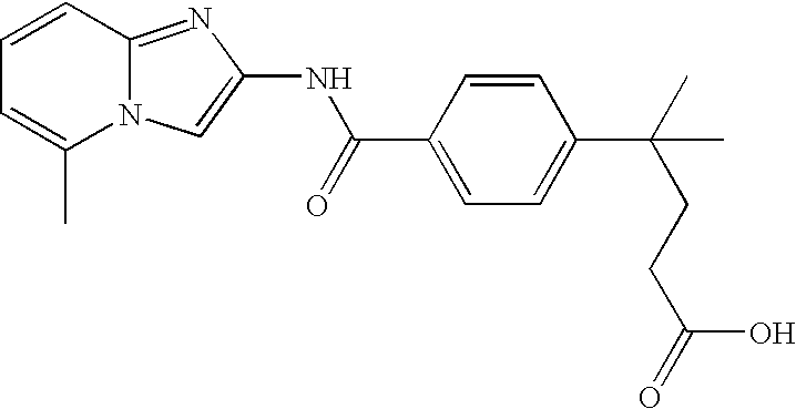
C1=CC2=NC(NC(=O)C3=CC=C(C(C)(C)CCC(=O)O)C=C3)=CN2C(C)=C1
